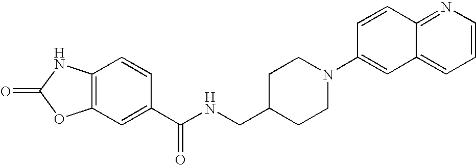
C12=C(C=C(C(NCC3CCN(C4=CC5=CC=CN=C5C=C4)CC3)=O)C=C1)OC(=O)N2
